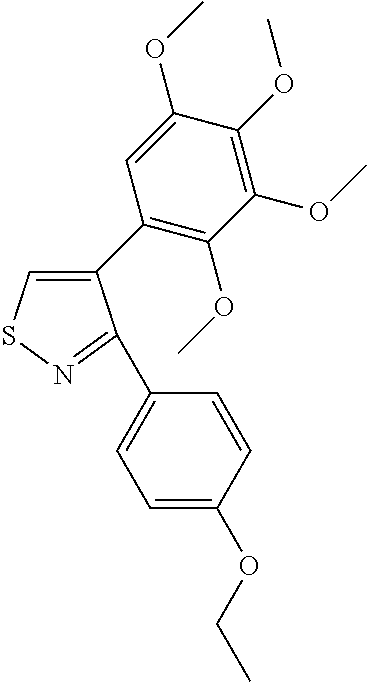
C1(C2=C(OC)C(OC)=C(OC)C(OC)=C2)=CSN=C1C1=CC=C(OCC)C=C1
